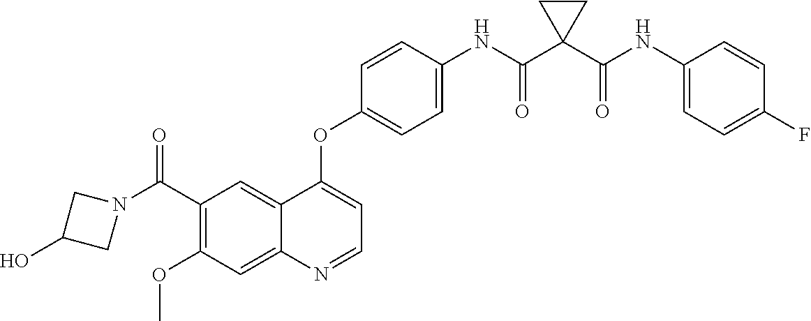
C12=CC(C(=O)N3CC(O)C3)=C(OC)C=C1N=CC=C2OC1=CC=C(NC(C2(C(NC3=CC=C(F)C=C3)=O)CC2)=O)C=C1
